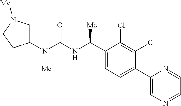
C1(N(C(NC(C2=CC=C(C3=CN=CC=N3)C(Cl)=C2Cl)[Me])=O)[Me])CN([Me])CC1
